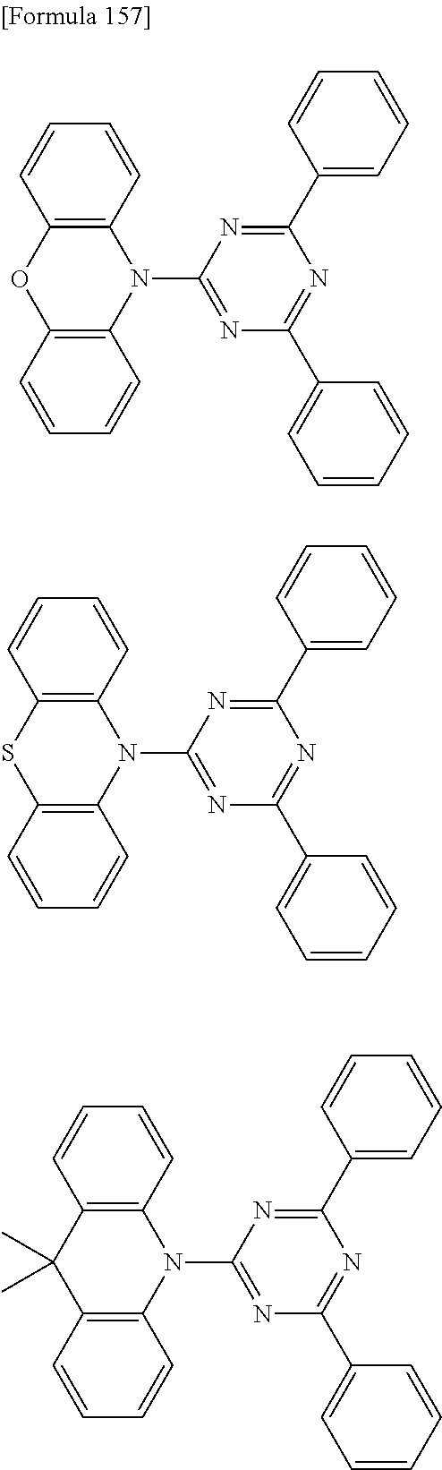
C1=CC=CC2=C1N(C1=NC(C3=CC=CC=C3)=NC(C3=CC=CC=C3)=N1)C1=C(O2)C=CC=C1.C1=CC=CC2=C1N(C1=NC(C3=CC=CC=C3)=NC(C3=CC=CC=C3)=N1)C1=C(S2)C=CC=C1.C1=CC=CC2=C1N(C1=NC(C3=CC=CC=C3)=NC(C3=CC=CC=C3)=N1)C1=C(C2(C)C)C=CC=C1
